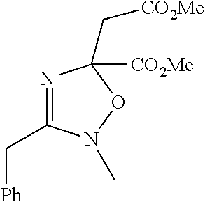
N1=C(C[Ph])N(C)OC1(C[CO2Me])[CO2Me]
